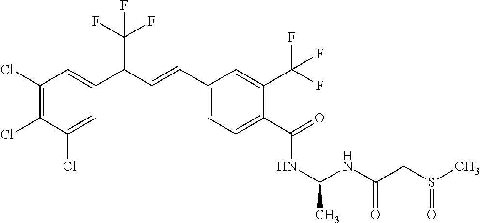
C1(Cl)=C(Cl)C(Cl)=CC(C(C=CC2=CC=C(C(=O)NC(NC(CS(C)=O)=O)C)C(C(F)(F)F)=C2)C(F)(F)F)=C1
